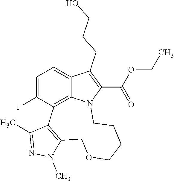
N1(C)C2=C(C(C)=N1)C1=C3C(=CC=C1F)C(CCCO)=C(C(OCC)=O)N3CCCCOC2
